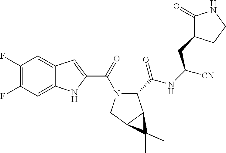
C1(F)=C(F)C=C2C(=C1)C=C(C(=O)N1C(C(=O)NC([CN])CC3C(=O)NCC3)C3C(C1)C3(C)C)N2
